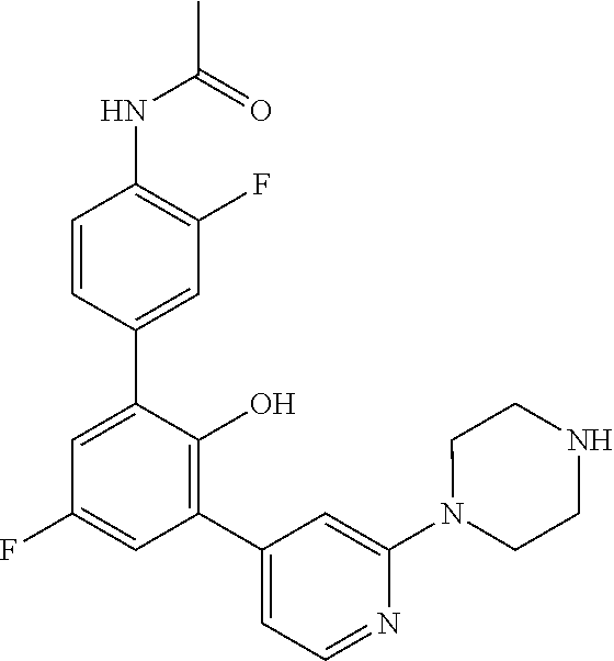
N(C1=C(F)C=C(C2=CC(F)=CC(C3=CC=NC(N4CCNCC4)=C3)=C2O)C=C1)C(C)=O
